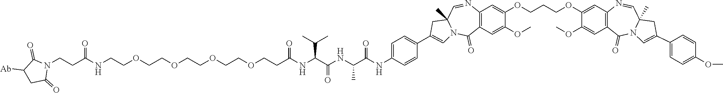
N1(CCC(NCCOCCOCCOCCOCCC(NC(C(NC(C(NC2=CC=C(C3=CN4C(C)(C=NC5=C(C=C(OC)C(OCCCOC6=CC7=C(C=C6OC)C(=O)N6C(C)(C=N7)CC(C7=CC=C(OC)C=C7)=C6)=C5)C4=O)C3)C=C2)=O)C)=O)C(C)C)=O)=O)C(=O)C([Ab])CC1=O
